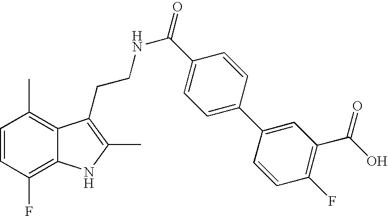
C1=CC(F)=C2C(=C1C)C(CCNC(=O)C1=CC=C(C3=CC(C(=O)O)=C(F)C=C3)C=C1)=C(C)N2
